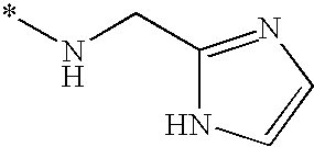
C1(CN*)=NC=CN1
